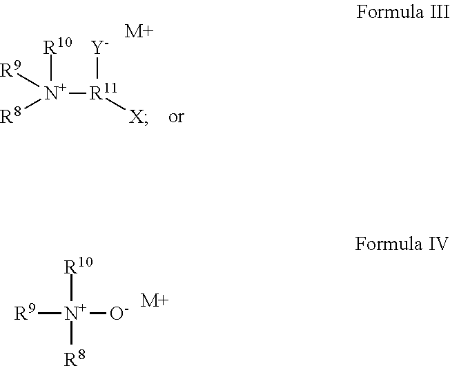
[R9][N+]([R10])([R8])[O-].[M+].[R10][N+]([R11]([Y])[X])([R9])[R8].[M+]
